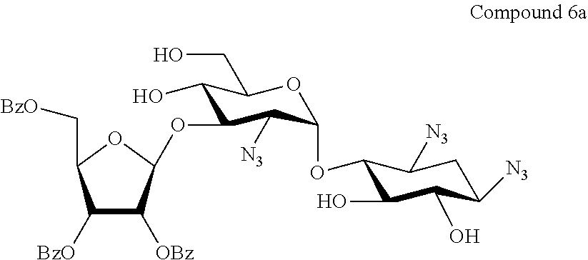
C1(OC2C([N3])C(OC3C([OBz])C([BzO])C(C[BzO])O3)C(O)C(CO)O2)C(O)C(O)C([N3])CC1[N3]
